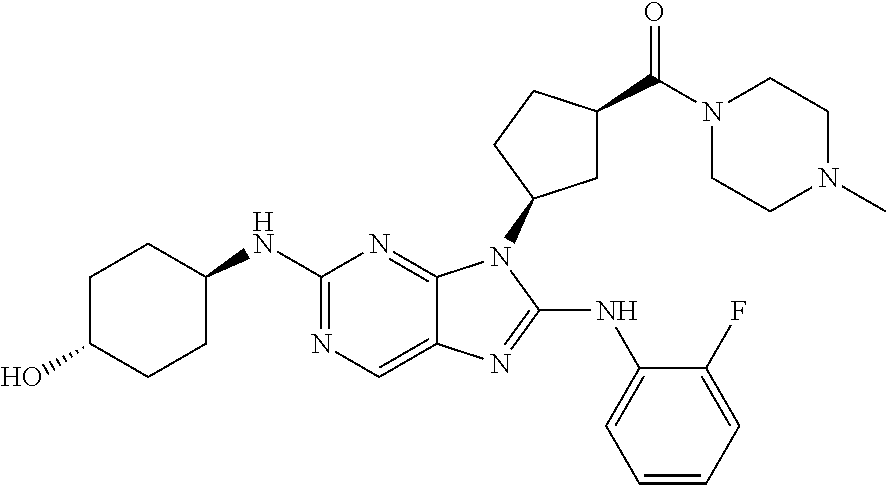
N1=C(NC2CCC(O)CC2)N=C2C(=C1)N=C(NC1=CC=CC=C1F)N2C1CC(C(N2CCN(C)CC2)=O)CC1
